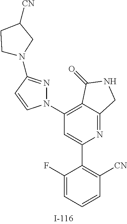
C1(F)=CC=CC([CN])=C1C1=CC(N2N=C(N3CCC([CN])C3)C=C2)=C2C(=N1)CNC2=O
